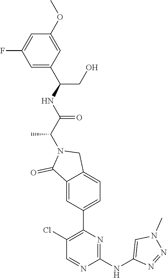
C(N1C(=O)C2=CC(C3=C(Cl)C=NC(NC4=CN(C)N=N4)=N3)=CC=C2C1)(C(NC(CO)C1=CC(F)=CC(OC)=C1)=O)C
